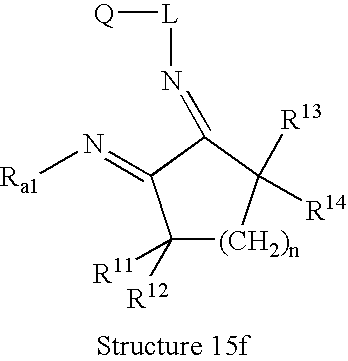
N([L][Q])=C1C([R14])([R13])[(CH2)n]C([R12])([R11])C1=N[Ra1]
